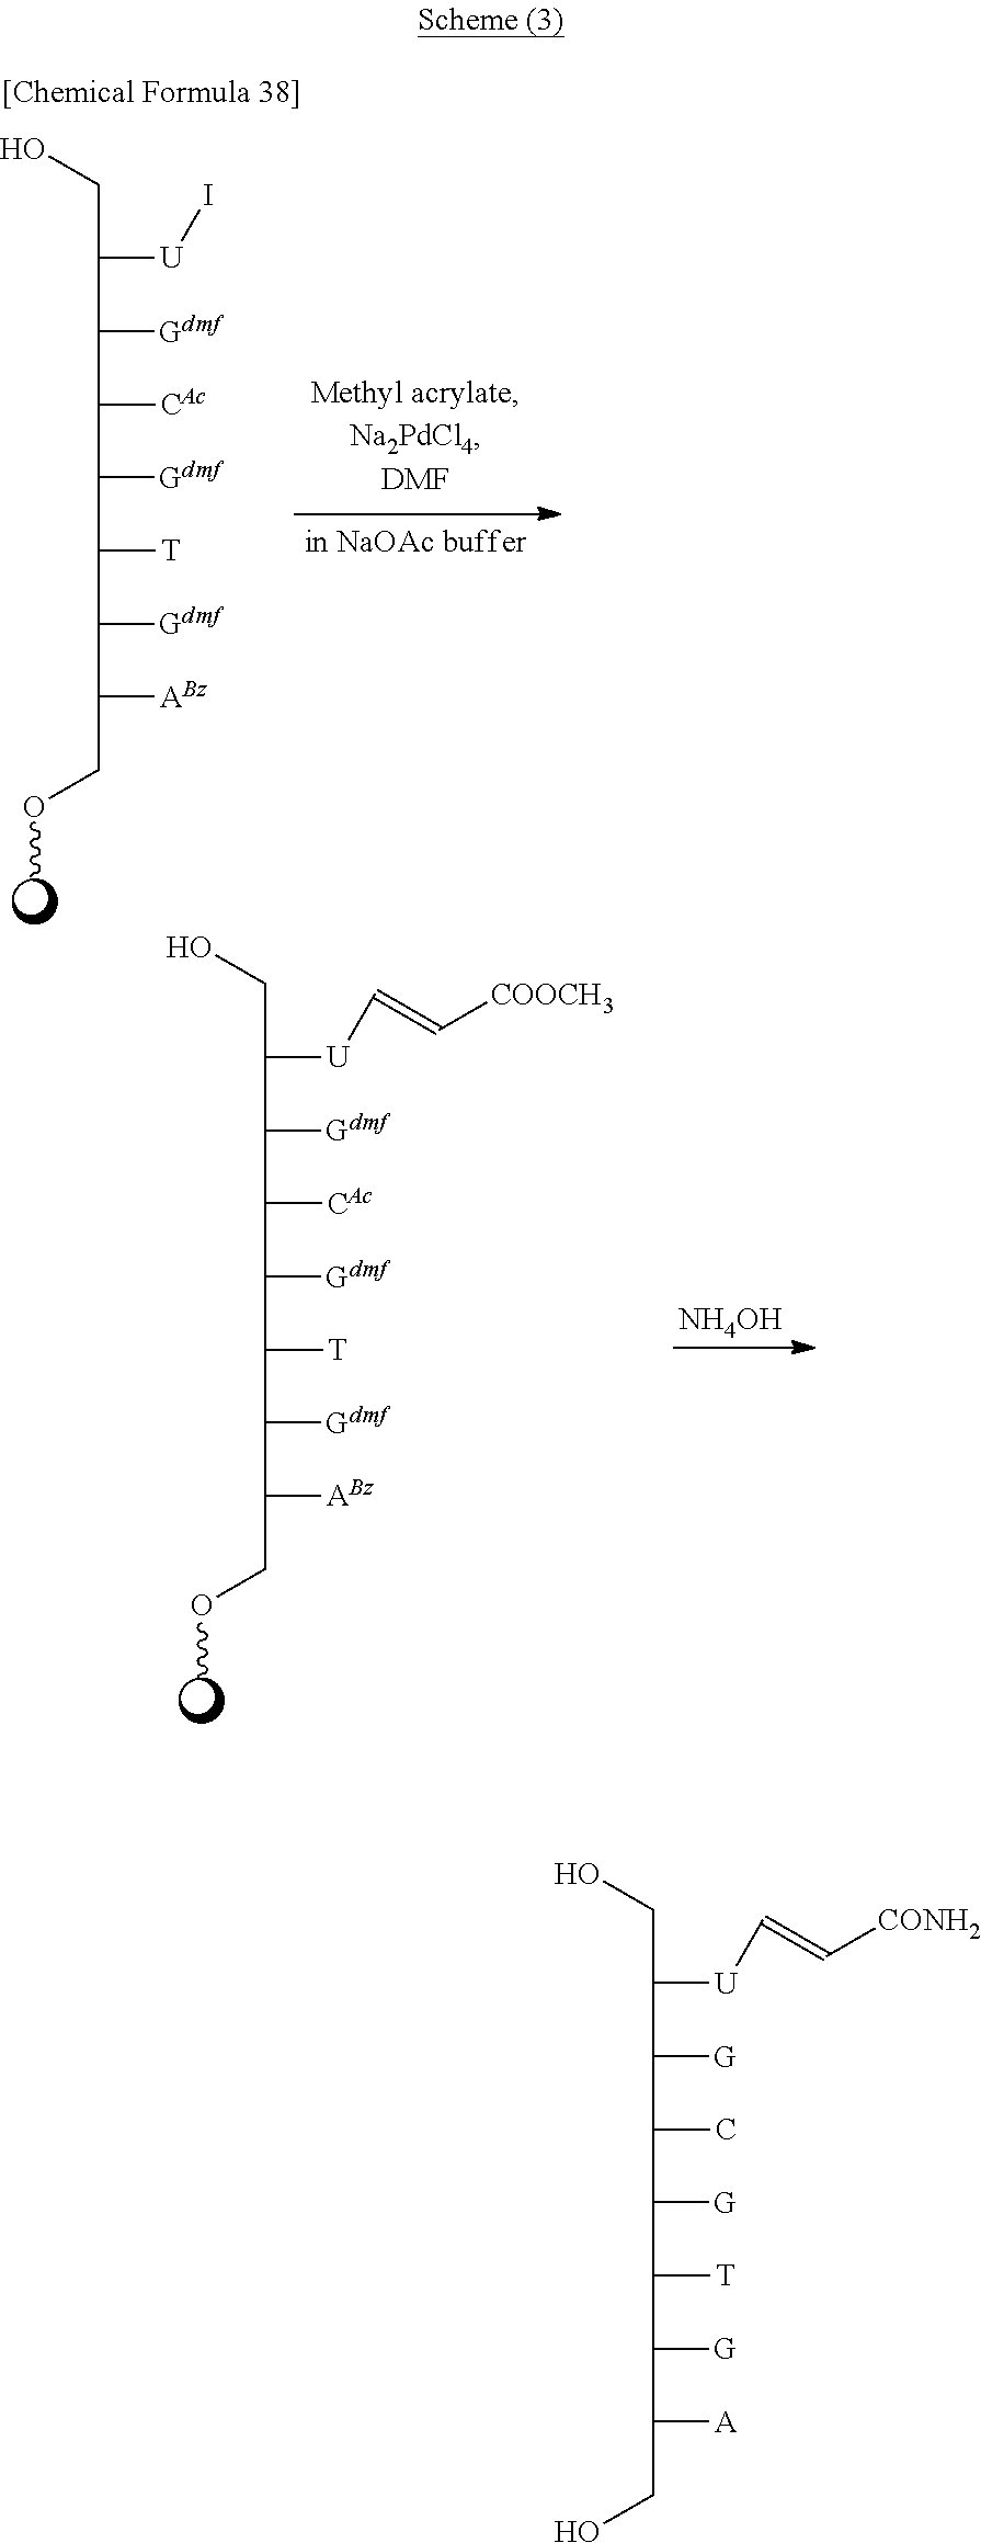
OCC([U]C=C[CONH2])C([G])C(C)C([G])C([T])C([G])C([A])CO.OCC([U]I)C([Gdmf])C([CAc])C([Gdmf])C([T])C([Gdmf])C([ABz])COC.OCC([U]C=C[COOCH3])C([Gdmf])C([CAc])C([Gdmf])C([T])C([Gdmf])C([ABz])COC.[NH4OH]
